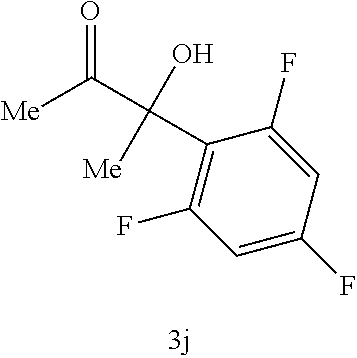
C1(C(C([Me])=O)(O)[Me])=C(F)C=C(F)C=C1F
